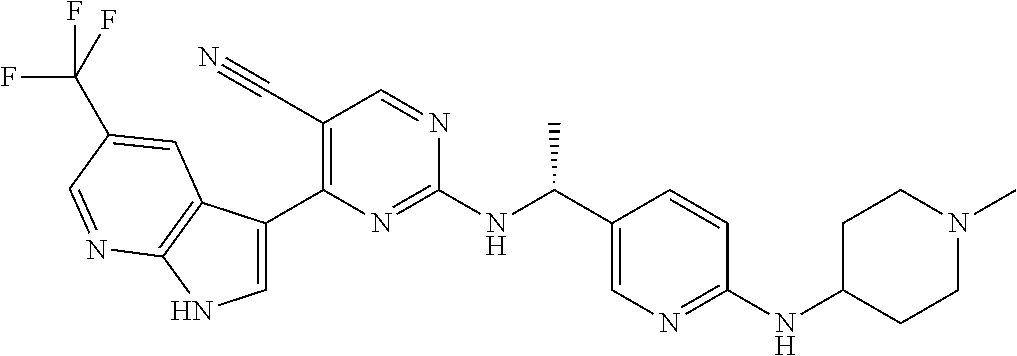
C1(C#N)=C(C2=CNC3=C2C=C(C(F)(F)F)C=N3)N=C(NC(C2=CN=C(NC3CCN(C)CC3)C=C2)C)N=C1
